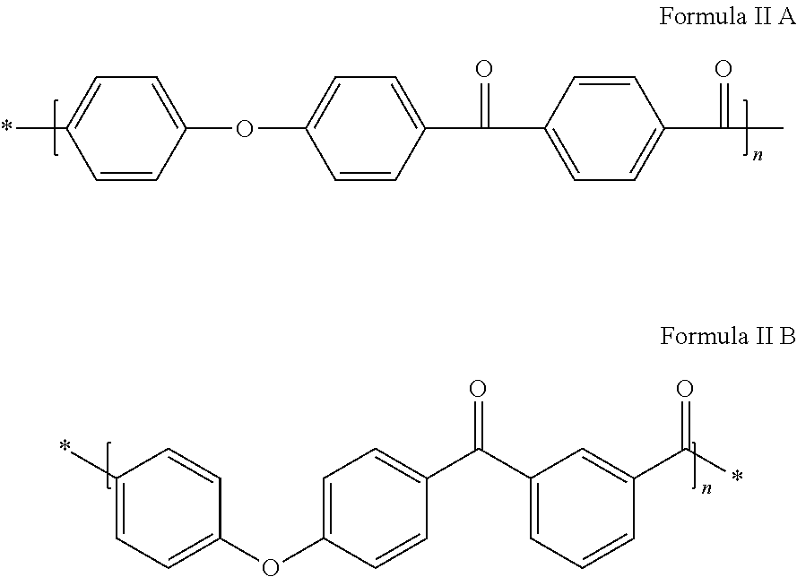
C1=CC(OC2=CC=C(C(C3=CC=C(C(C)=O)C=C3)=O)C=C2)=CC=C1*.C1(*)=CC=C(OC2=CC=C(C(C3=CC=CC(C(*)=O)=C3)=O)C=C2)C=C1
